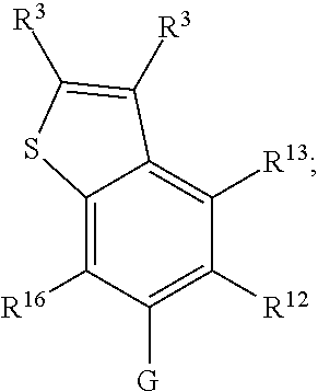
C12=C([R16])C([G])=C([R12])C([R13])=C1C([R3])=C([R3])S2
